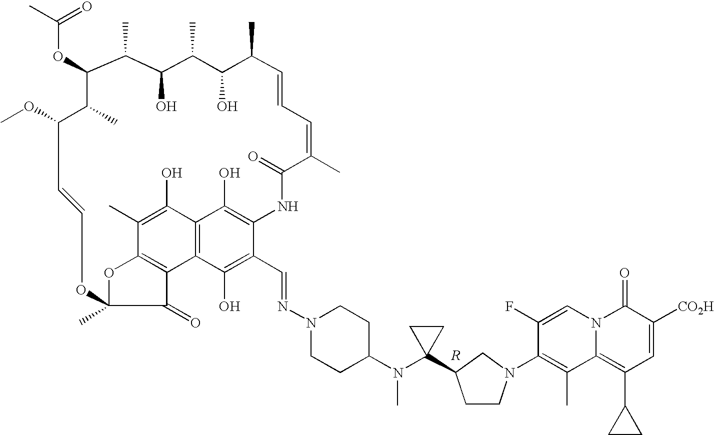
O(C1C(C)C(O)C(C)C(O)C(C)C=CC=C(C)C(=O)NC2=C(O)C3=C(C(O)=C2C=NN2CCC(N(C4(C5CCN(C6=C(C)C7=C(C8CC8)C=C([CO2H])C(=O)N7C=C6F)C5)CC4)C)CC2)C2=C(C(C)=C3O)OC(C)(C2=O)OC=CC(OC)C1C)C(C)=O
